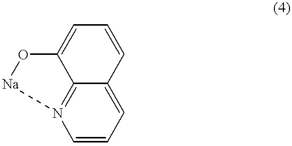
C1=CC2=CC=CN3=C2C(=C1)O[Na]3
